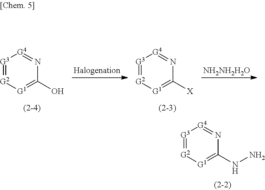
[G3]1=[G2][G1]=C(NN)N=[G4]1.[G3]1=[G2][G1]=C(O)N=[G4]1.[G3]1=[G2][G1]=C([X])N=[G4]1.[NH2NH2H2O]
